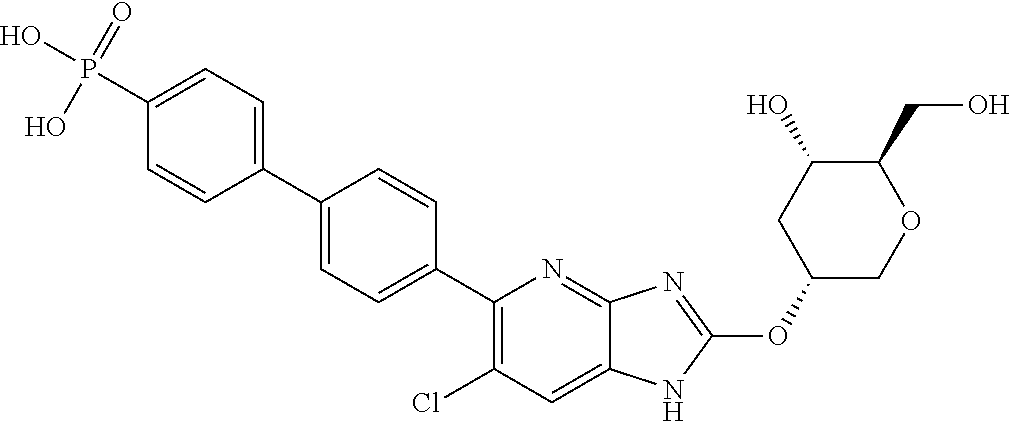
P(C1=CC=C(C2=CC=C(C3=C(Cl)C=C4C(=N3)N=C(OC3COC(CO)C(O)C3)N4)C=C2)C=C1)(O)(=O)O
